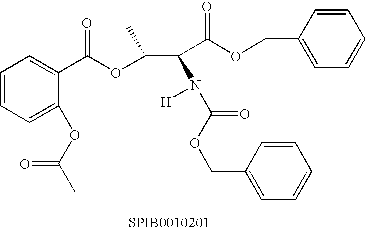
C1=CC=C(OC(C)=O)C(C(OC(C(C(OCC2=CC=CC=C2)=O)N([H])C(OCC2=CC=CC=C2)=O)C)=O)=C1
